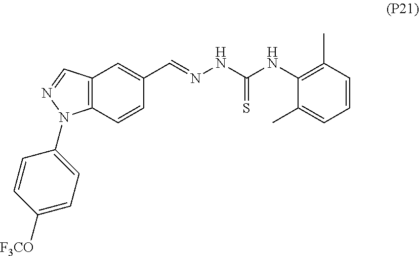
N1=CC2=C(N1C1=CC=C([F3CO])C=C1)C=CC(C=NNC(NC1=C(C)C=CC=C1C)=S)=C2
